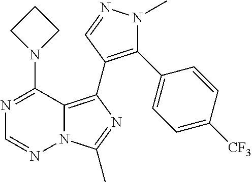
N12C(=C(C3=C(C4=CC=C([CF3])C=C4)N(C)N=C3)N=C1C)C(N1CCC1)=NC=N2
